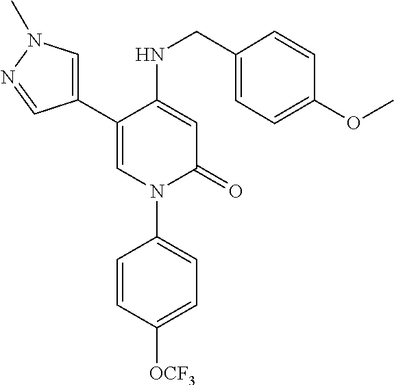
C1=C(NCC2=CC=C(OC)C=C2)C(C2=CN(C)N=C2)=CN(C2=CC=C([OCF3])C=C2)C1=O
